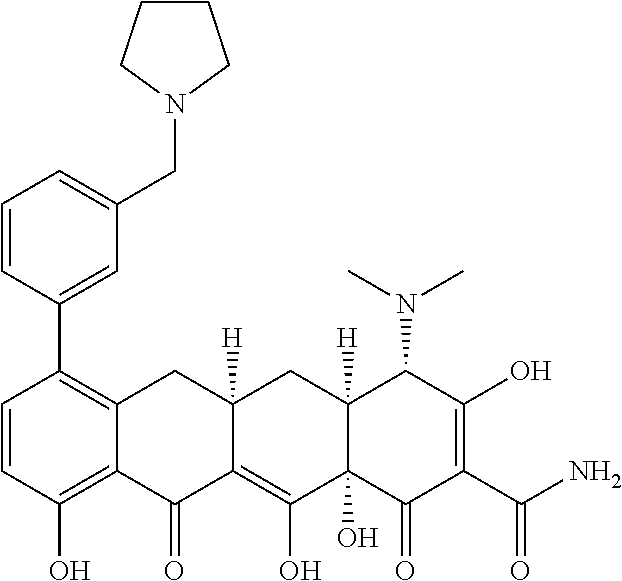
C1=CC(O)=C2C(=C1C1=CC(CN3CCCC3)=CC=C1)CC1([H])C(=C(O)C3(O)C([H])(C1)C(N(C)C)C(O)=C(C(N)=O)C3=O)C2=O
